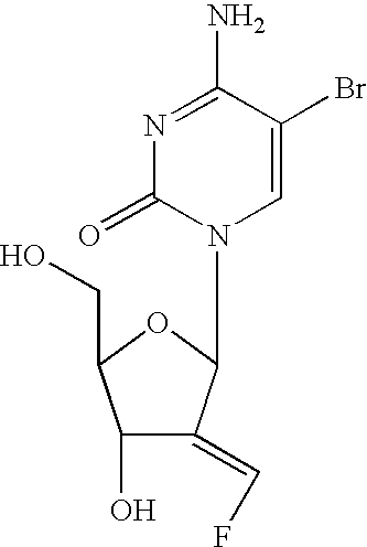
C1=C(Br)C(N)=NC(=O)N1C1C(=CF)C(O)C(CO)O1
